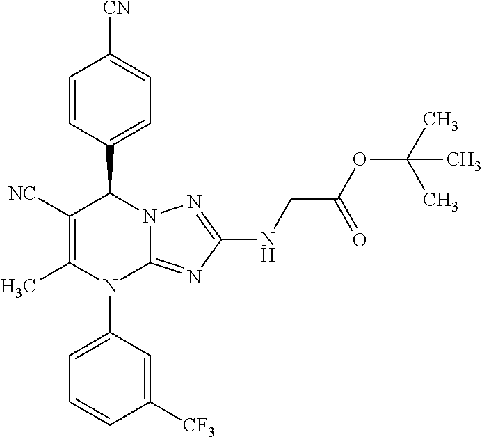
C1=CC(C2C([NC])=C(C)N(C3=CC=CC([CF3])=C3)C3=NC(NCC(OC(C)(C)C)=O)=NN23)=CC=C1[CN]
